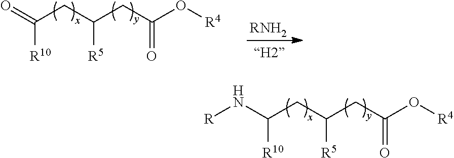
C(CC(CC(O[R4])=O)[R5])(=O)[R10].[RNH2].C(CC(CC(O[R4])=O)[R5])(N[R])[R10]
